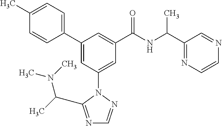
C1(C2=CC(N3N=CN=C3C(C)N(C)C)=CC(C(NC(C3=NC=CN=C3)C)=O)=C2)=CC=C(C)C=C1
